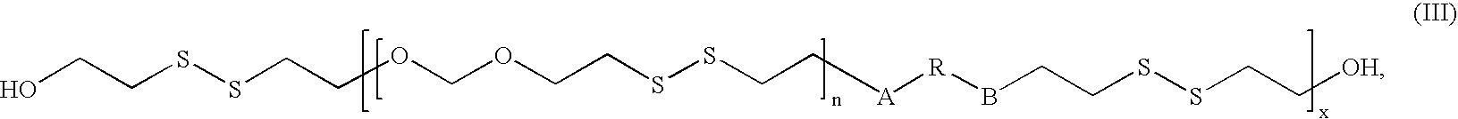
OCCSSCCOCOCCSSCC[A][R]BCCSSCC[OH]
